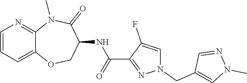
C12=CC=CN=C1N(C)C(=O)C(NC(C1=NN(CC3=CN(C)N=C3)C=C1F)=O)CO2
